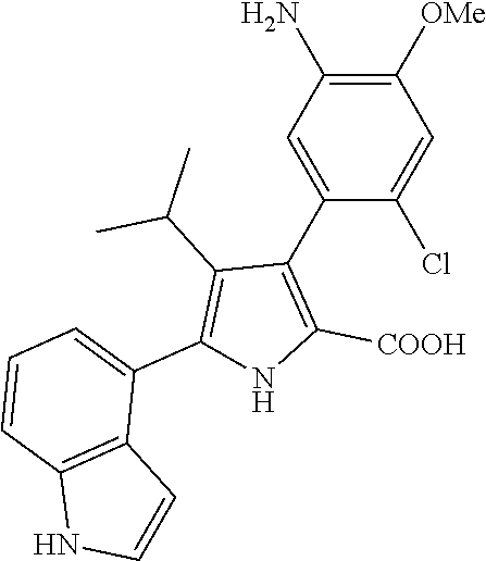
C1([OMe])=C(N)C=C(C2=C([COOH])NC(C3=CC=CC4=C3C=CN4)=C2C(C)C)C(Cl)=C1
